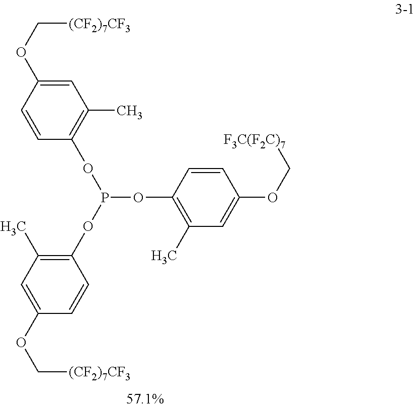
C1=C(OC[(CF2)7CF3])C=CC(OP(OC2=C(C)C=C(OC[F3C(F2C)7])C=C2)OC2=C(C)C=C(OC[(CF2)7CF3])C=C2)=C1C
